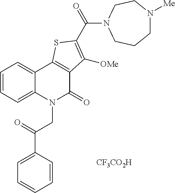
C1=C(C(=O)CN2C(=O)C3=C(C4=CC=CC=C24)SC(C(=O)N2CCCN([Me])CC2)=C3[OMe])C=CC=C1.[CF3CO2H]
